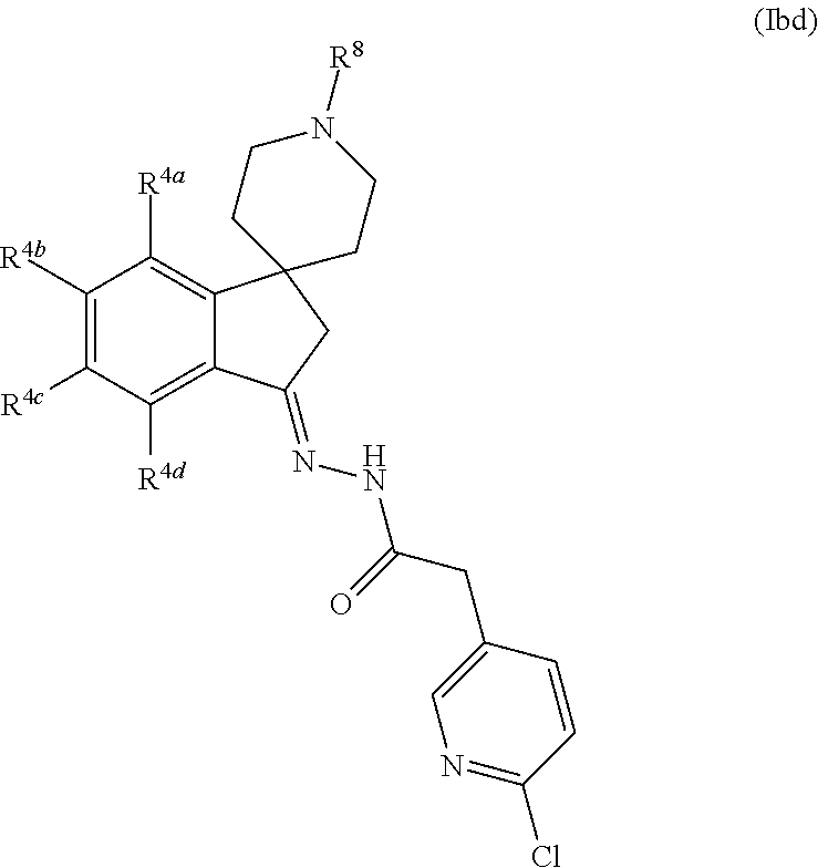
C1([R4b])=C([R4c])C([R4d])=C2C(=C1[R4a])C1(CC2=NNC(=O)CC2=CN=C(Cl)C=C2)CCN([R8])CC1
